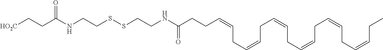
C(C(NCCSSCCNC(CCC=CCC=CCC=CCC=CCC=CCC=CCC)=O)=O)C[HO2C]
